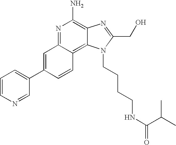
C1=CN=CC(C2=CC3=NC(N)=C4C(=C3C=C2)N(CCCCNC(=O)C(C)C)C(CO)=N4)=C1
